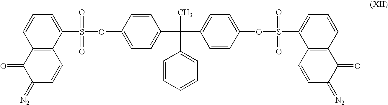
C12=C(C(S(OC3=CC=C(C(C)(C4=CC=CC=C4)C4=CC=C(OS(C5=CC=CC6=C5C=CC(=[N2])C6=O)(=O)=O)C=C4)C=C3)(=O)=O)=CC=C1)C=CC(=[N2])C2=O
